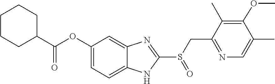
O(C1=CC=C2NC(S(CC3=NC=C(C)C(OC)=C3C)=O)=NC2=C1)C(C1CCCCC1)=O
